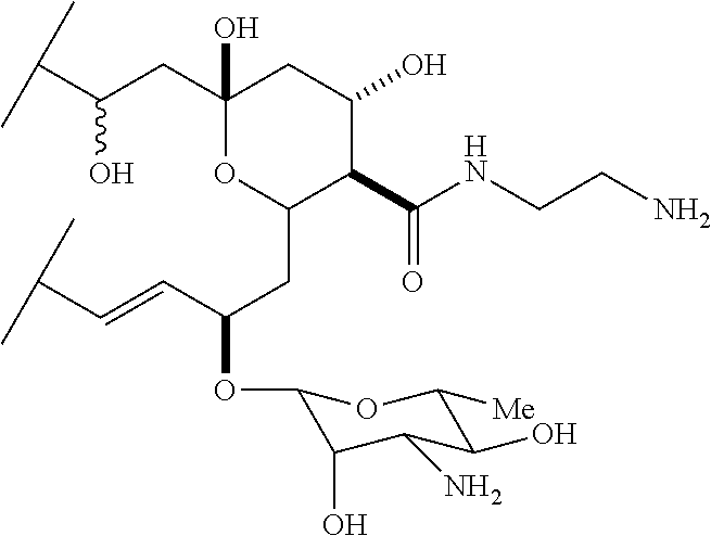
C1(CC(C(C)C)O)(O)OC(CC(OC2C(O)C(N)C(O)C([Me])O2)C=CC(C)C)C(C(NCCN)=O)C(O)C1
